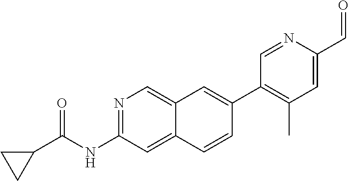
N1=C(NC(C2CC2)=O)C=C2C(=C1)C=C(C1=C(C)C=C(C=O)N=C1)C=C2
